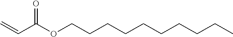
C(C(OCCCCCCCCCC)=O)=C
